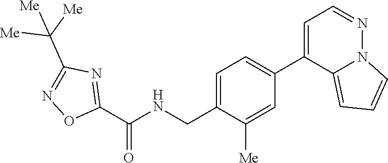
C1=C(CNC(C2=NC(C([Me])([Me])[Me])=NO2)=O)C([Me])=CC(C2=CC=NN3C2=CC=C3)=C1
